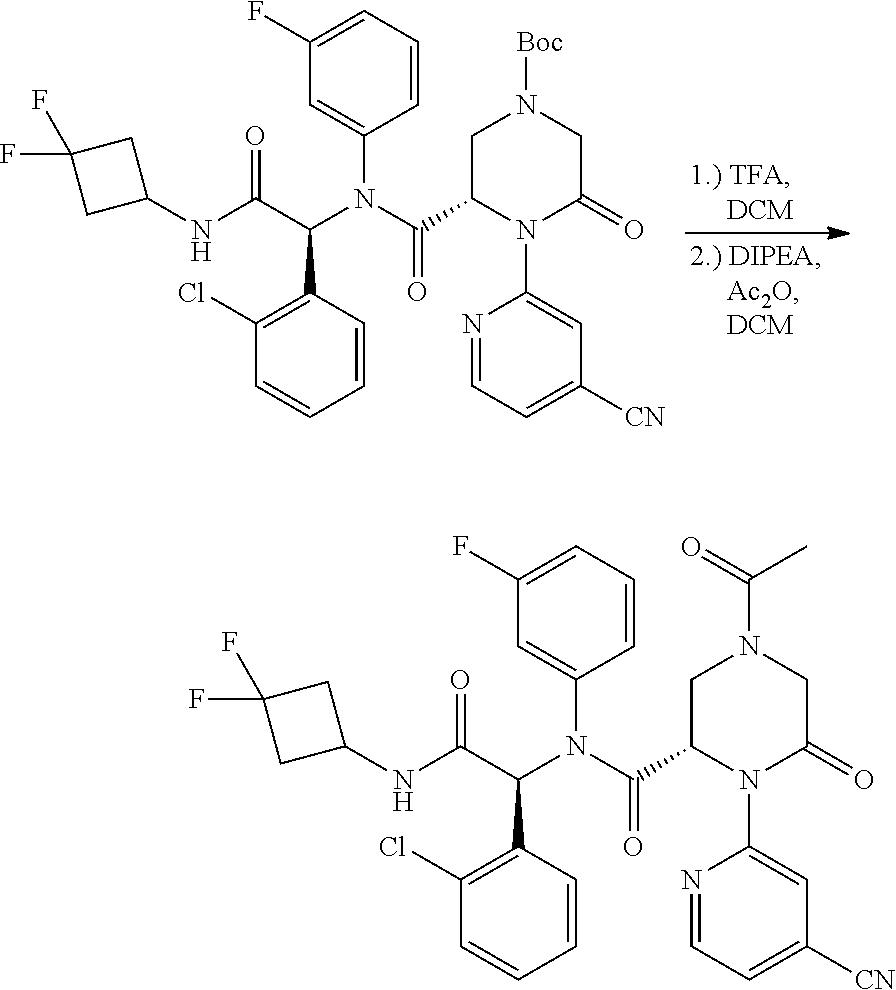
C1C(C(N(C(C(NC2CC(F)(F)C2)=O)C2=C(Cl)C=CC=C2)C2=CC(F)=CC=C2)=O)N(C2=CC([CN])=CC=N2)C(=O)CN1[Boc].C1C(C(N(C(C(NC2CC(F)(F)C2)=O)C2=C(Cl)C=CC=C2)C2=CC(F)=CC=C2)=O)N(C2=CC([CN])=CC=N2)C(=O)CN1C(=O)C
